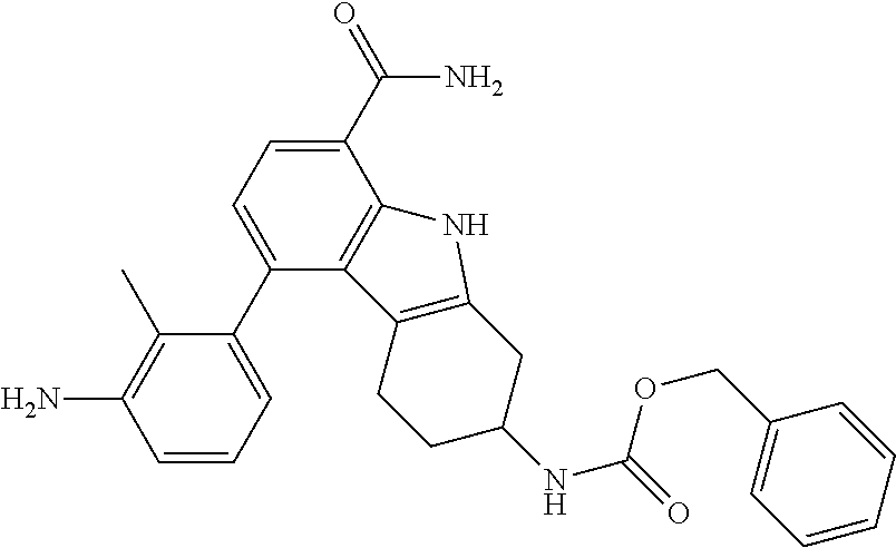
C1=CC=C(C2=CC=C(C(=O)N)C3=C2C2=C(CC(NC(OCC4=CC=CC=C4)=O)CC2)N3)C(C)=C1N
